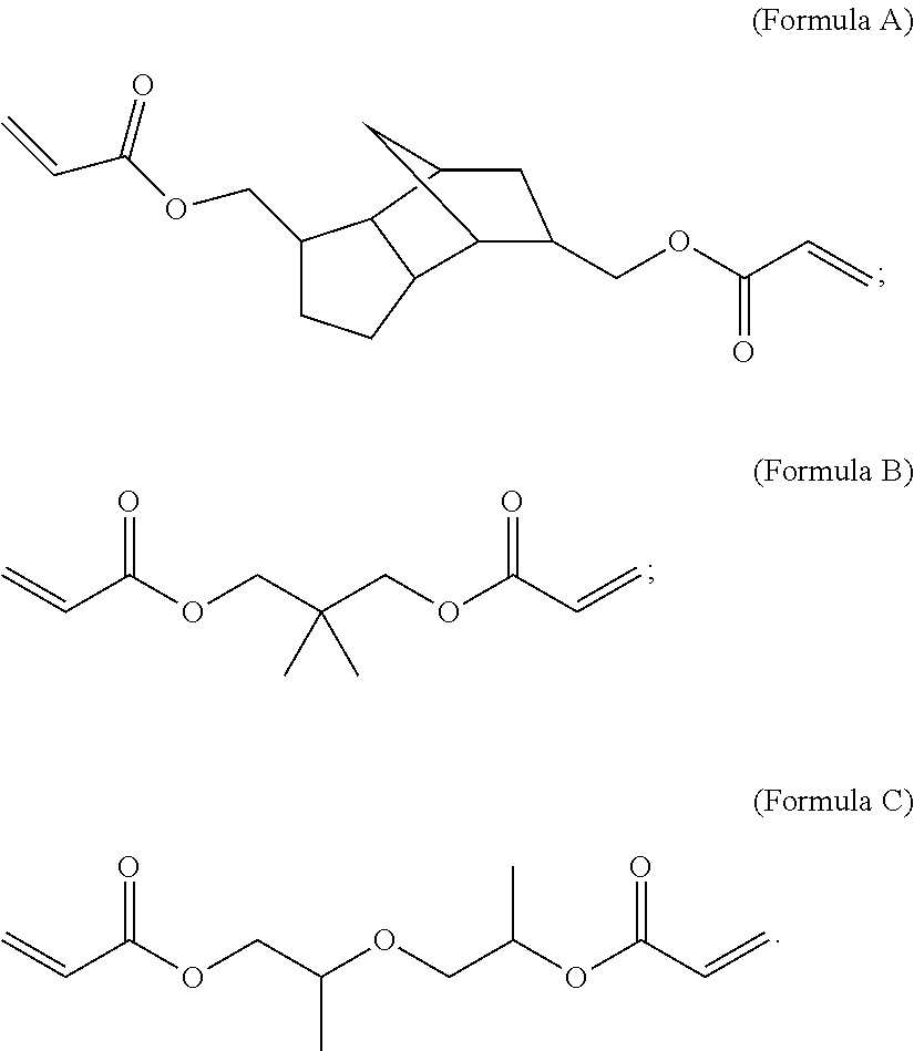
O=C(OCC1CCC2C1C1CC(COC(=O)C=C)C2C1)C=C.C=CC(OCC(COC(C=C)=O)(C)C)=O.C=CC(OCC(OCC(C)OC(=O)C=C)C)=O
